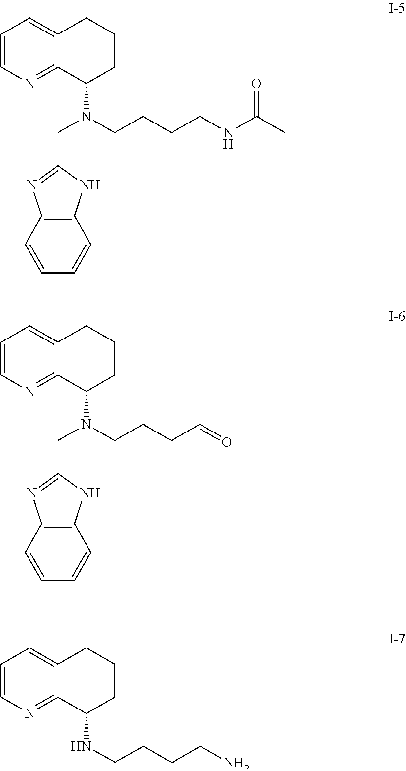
C12=NC=CC=C1CCCC2N(CC1=NC2=C(N1)C=CC=C2)CCCCNC(C)=O.C12=NC=CC=C1CCCC2N(CC1=NC2=C(N1)C=CC=C2)CCCC=O.C12=NC=CC=C1CCCC2NCCCCN
